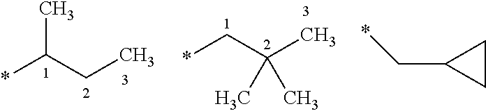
CC(CC)*.C(C(C)(C)C)*.C1CC1C*
